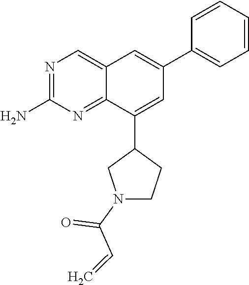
C1(C2=CC(C3=CC=CC=C3)=CC3=CN=C(N)N=C23)CN(C(C=C)=O)CC1
